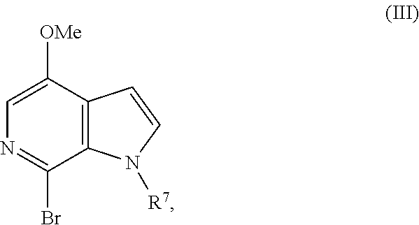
C1=C([OMe])C2=C(C(Br)=N1)N([R7])C=C2
